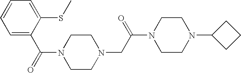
C1=C(C(N2CCN(CC(N3CCN(C4CCC4)CC3)=O)CC2)=O)C(SC)=CC=C1
